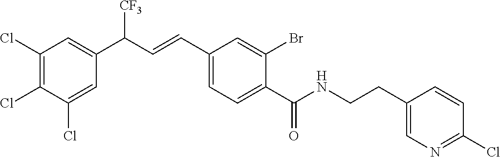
C1(Cl)=C(Cl)C(Cl)=CC(C(C=CC2=CC=C(C(NCCC3=CN=C(Cl)C=C3)=O)C(Br)=C2)[CF3])=C1
